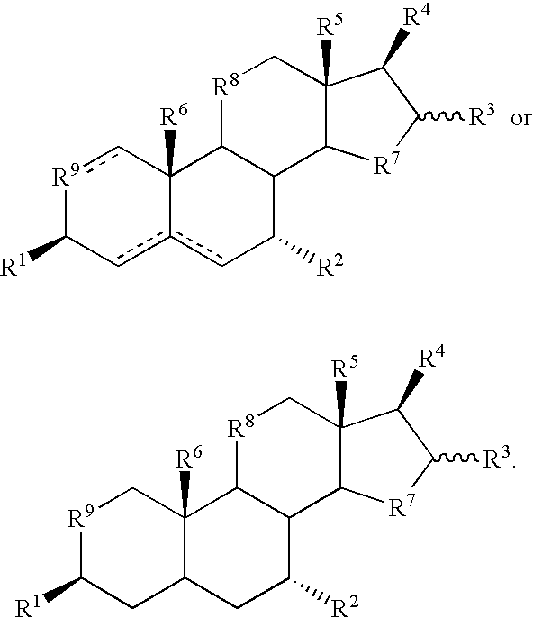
[R9]1C([R1])CC2C([R6])(C1)C1C(C([R2])C2)C2C([R5])(C[R8]1)C([R4])C([R3])[R7]2.[R9]1cC2([R6])c(cC1[R1])cC([R2])C1C2[R8]CC2([R5])C1[R7]C([R3])C2[R4]
